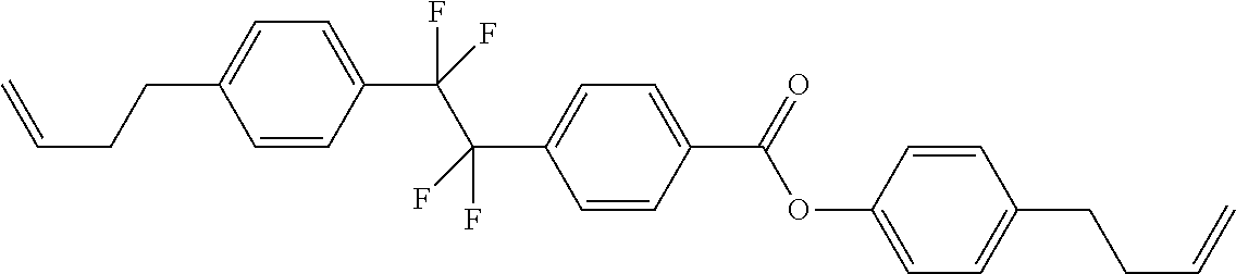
C=CCCC1=CC=C(C(C(C2=CC=C(C(OC3=CC=C(CCC=C)C=C3)=O)C=C2)(F)F)(F)F)C=C1
